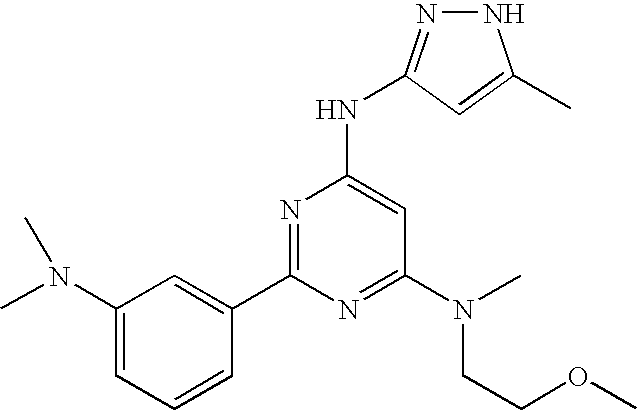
N1N=C(NC2=CC(N(CCOC)C)=NC(C3=CC(N(C)C)=CC=C3)=N2)C=C1C
